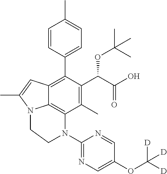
C1=CC(C2=C3C4=C(C(C)=C2C(C(O)=O)OC(C)(C)C)N(C2=NC=C(OC([D])([D])[D])C=N2)CCN4C(C)=C3)=CC=C1C
